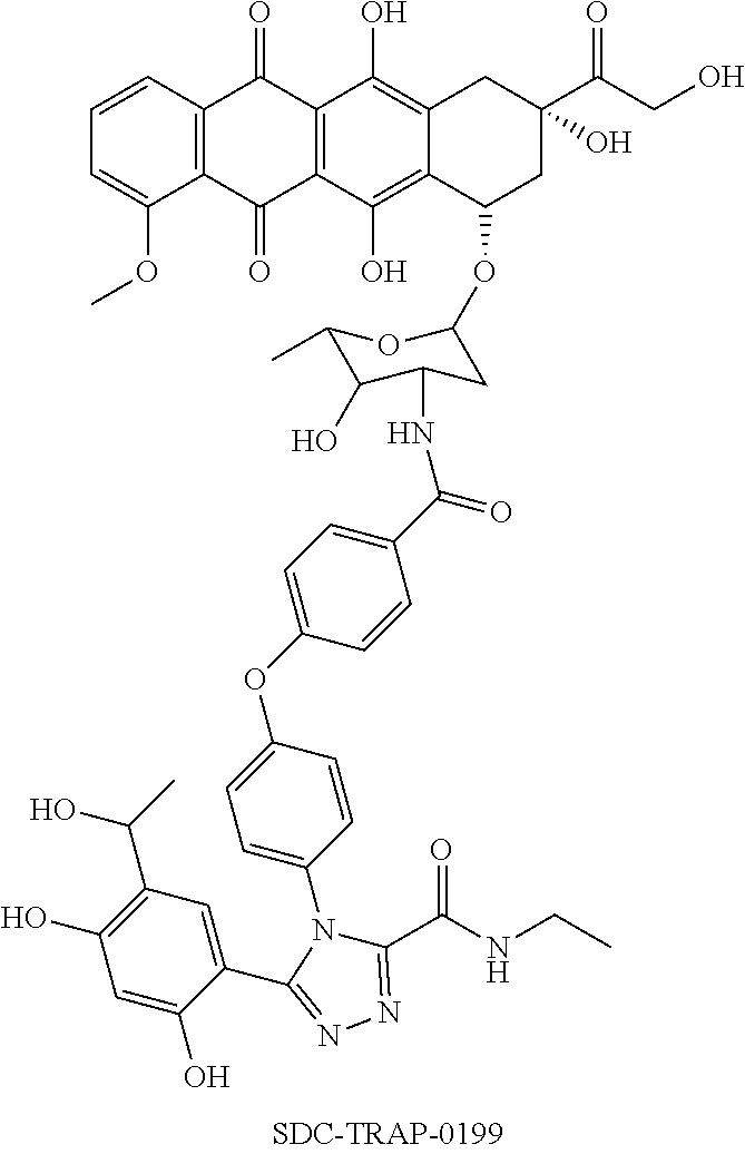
C12=C(C=CC=C1OC)C(=O)C1=C(C2=O)C(O)=C2C(=C1O)CC(C(CO)=O)(O)CC2OC1CC(NC(C2=CC=C(OC3=CC=C(N4C(C(NCC)=O)=NN=C4C4=CC(C(C)O)=C(O)C=C4O)C=C3)C=C2)=O)C(O)C(C)O1
